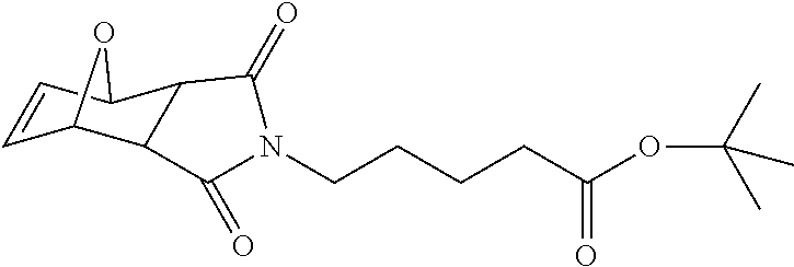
C1=CC2C3C(C1O2)C(=O)N(CCCCC(OC(C)(C)C)=O)C3=O
